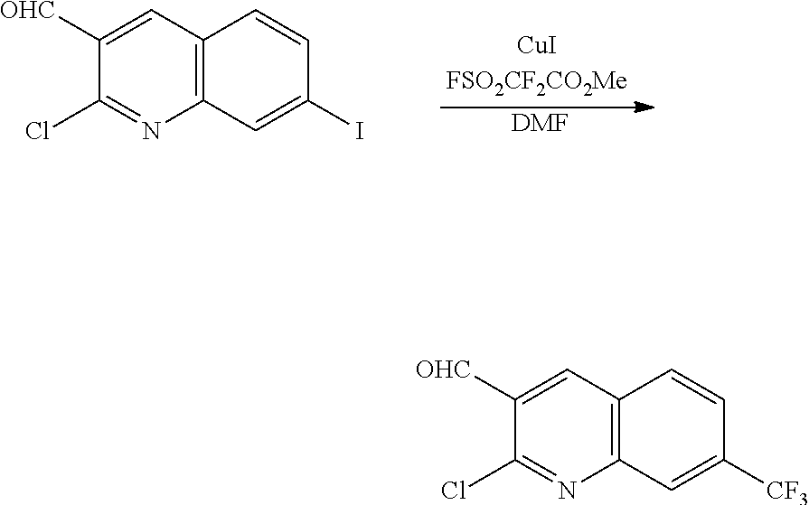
[DMF].C12=C(C=C(I)C=C1)N=C(Cl)C([OHC])=C2.C12=C(C=C([CF3])C=C1)N=C(Cl)C([OHC])=C2
